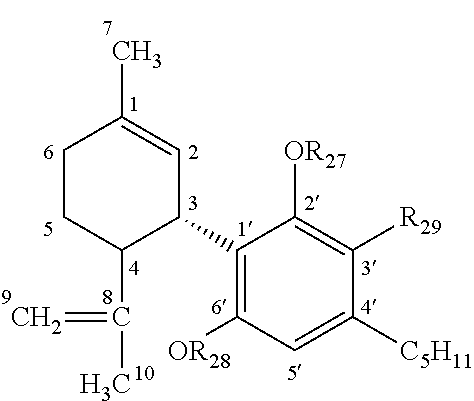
C1CC(C(=C)C)C(C2=C([OR28])C=C([C5H11])C([R29])=C2[OR27])C=C1C
